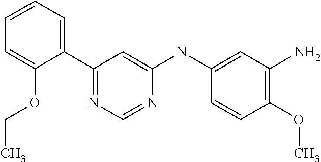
C1(C2=CC=CC=C2OCC)=NC=NC(NC2=CC(N)=C(OC)C=C2)=C1
